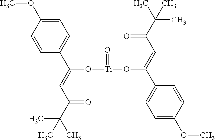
C1=C(OC)C=CC(C(=CC(C(C)(C)C)=O)O[Ti](=O)OC(=CC(=O)C(C)(C)C)C2=CC=C(OC)C=C2)=C1
